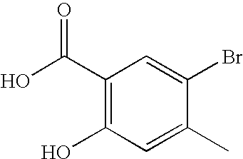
OC(C1=C(O)C=C(C)C(Br)=C1)=O
